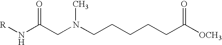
[R]NC(CN(CCCCCC([OCH3])=O)C)=O
